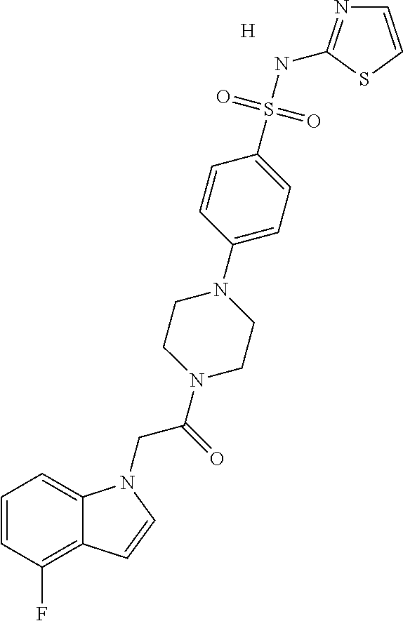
[H].C1=CC(F)=C2C(=C1)N(CC(=O)N1CCN(C3=CC=C(S(NC4=NC=CS4)(=O)=O)C=C3)CC1)C=C2
